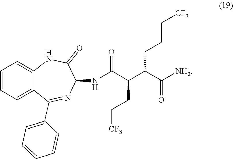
C1=CC=CC(C2=NC(NC(C(C(C([NH2])=O)CCC[CF3])CC[CF3])=O)C(=O)NC3=CC=CC=C23)=C1
